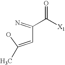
C([X1])(=O)C(C=C(O)C)=N
